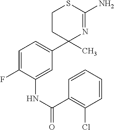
C1=C(F)C(NC(=O)C2=C(Cl)C=CC=C2)=CC(C2(C)N=C(N)SCC2)=C1
